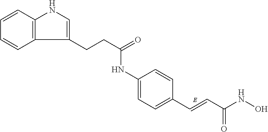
C1=CC2=C(C=C1)C(CCC(NC1=CC=C(C=CC(NO)=O)C=C1)=O)=CN2
